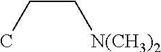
C(C[N(CH3)2])C
